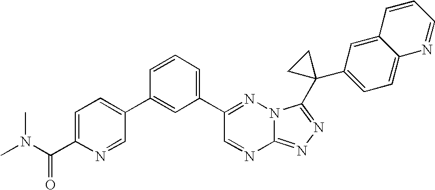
C12=NN=C(C3(C4=CC=C5C(=C4)C=CC=N5)CC3)N1N=C(C1=CC=CC(C3=CC=C(C(N(C)C)=O)N=C3)=C1)C=N2
